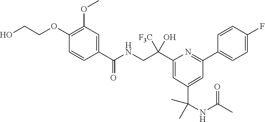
C1(C(NCC(C2=CC(C(C)(C)NC(C)=O)=CC(C3=CC=C(F)C=C3)=N2)([F3C])O)=O)=CC(OC)=C(OCCO)C=C1
